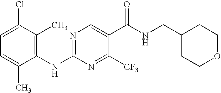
C1(NC2=NC=C(C(NCC3CCOCC3)=O)C([CF3])=N2)=C(C)C(Cl)=CC=C1C
